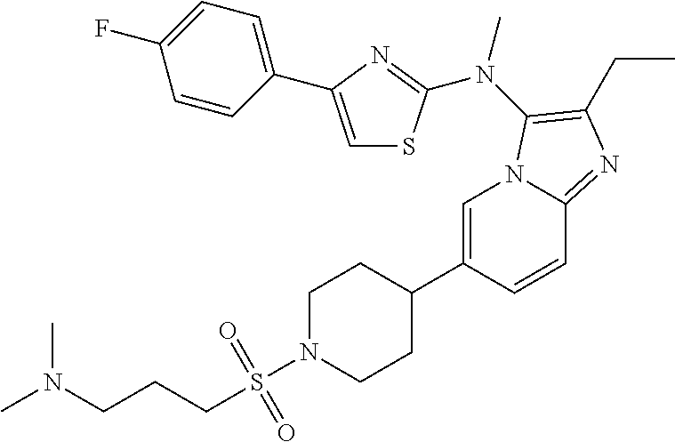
C1=C(C2CCN(S(=O)(=O)CCCN(C)C)CC2)C=CC2=NC(CC)=C(N(C)C3=NC(C4=CC=C(F)C=C4)=CS3)N12
